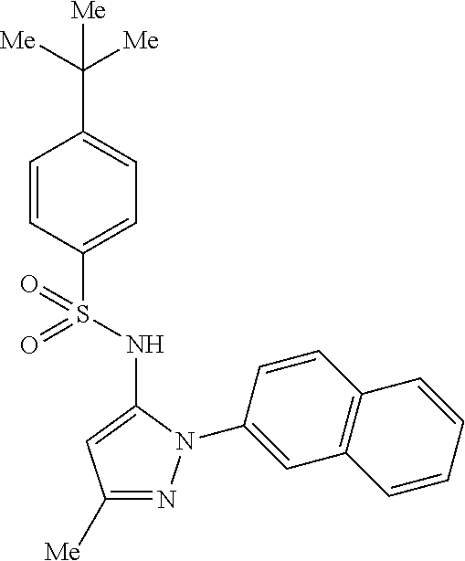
C1(C([Me])([Me])[Me])=CC=C(S(=O)(=O)NC2=CC([Me])=NN2C2=CC3=C(C=C2)C=CC=C3)C=C1
